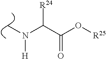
C(C(O[R25])=O)(N(C)[H])[R24]
